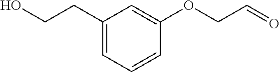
C1(CCO)=CC=CC(OCC=O)=C1
